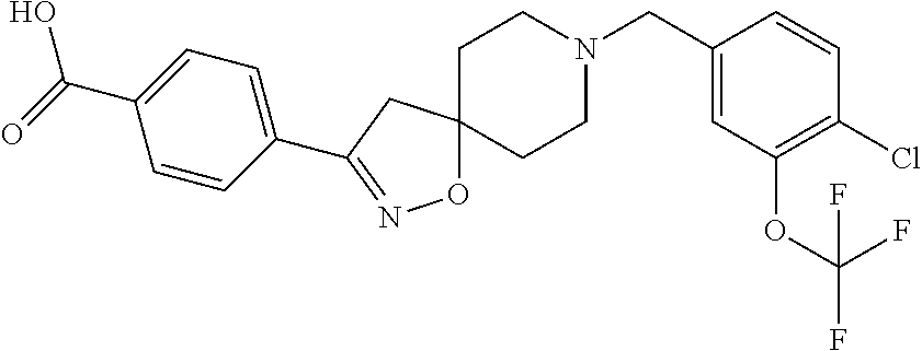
O1C2(CC(C3=CC=C(C(=O)O)C=C3)=N1)CCN(CC1=CC(OC(F)(F)F)=C(Cl)C=C1)CC2
